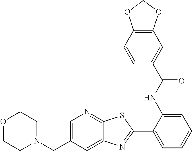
C1(C2=NC3=CC(CN4CCOCC4)=CN=C3S2)=CC=CC=C1NC(C1=CC2=C(C=C1)OCO2)=O
